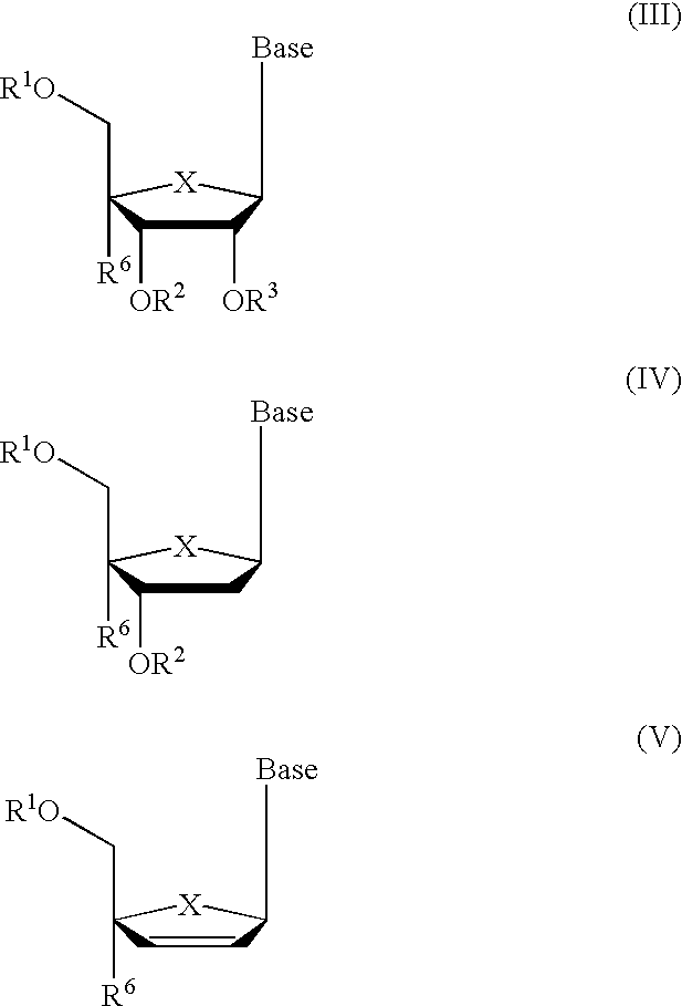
C1([OR3])C([OR2])C([R6])(C[R1O])[X]C1[Base].C1C([OR2])C([R6])(C[R1O])[X]C1[Base].C1=CC([R6])(C[R1O])[X]C1[Base]
